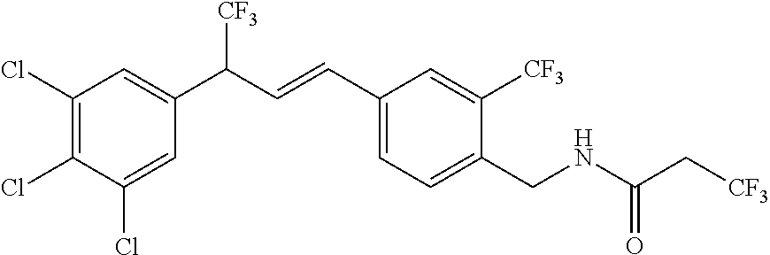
C1(Cl)=CC(C(C=CC2=CC=C(CNC(C[CF3])=O)C([CF3])=C2)[CF3])=CC(Cl)=C1Cl
